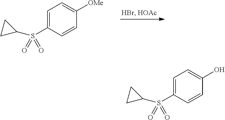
C1=C(S(=O)(=O)C2CC2)C=CC([OMe])=C1.C1=C(S(=O)(=O)C2CC2)C=CC(O)=C1
